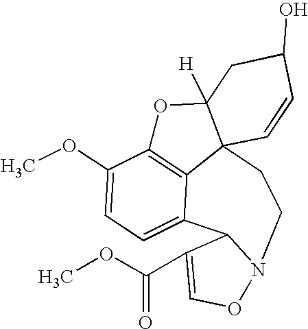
C12=C3C(OC)=CC=C1C1C(C(OC)=O)=CON1CCC21C([H])(O3)CC(O)C=C1
